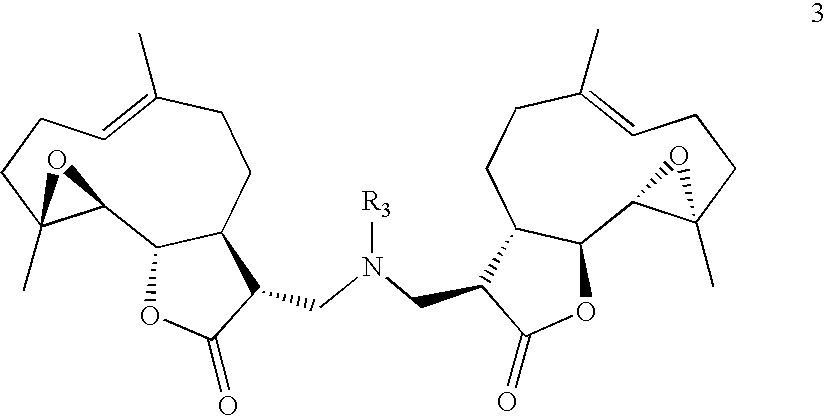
C1=C(C)CCC2C(C3C(C)(CC1)O3)OC(=O)C2CN([R3])CC1C2C(C3C(C)(CCC=C(C)CC2)O3)OC1=O
